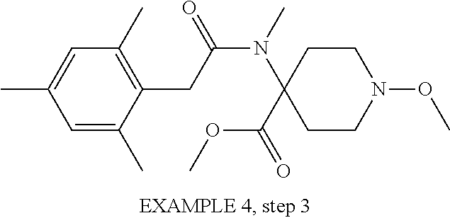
C1=C(C)C=C(C)C(CC(N(C2(C(OC)=O)CCN(OC)CC2)C)=O)=C1C
